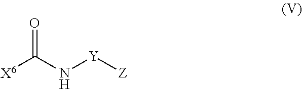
[X6]C(N[Y][Z])=O
